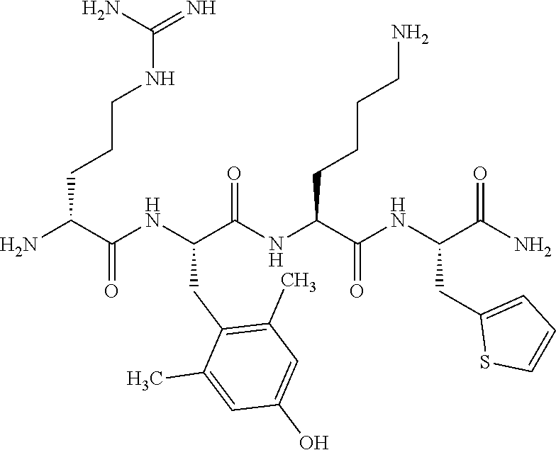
NC(C(NC(C(NC(C(NC(C(N)=O)CC1=CC=CS1)=O)CCCCN)=O)CC1=C(C)C=C(O)C=C1C)=O)CCCNC(=N)N
